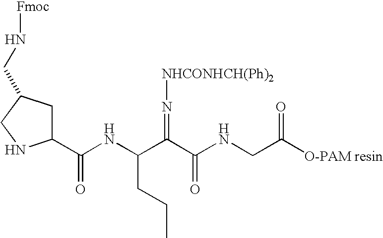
C1(C(NC(C(C(=O)NCC([O-PAM resin])=O)=N[NHCONHCH(Ph)2])CCC)=O)CC(CN[Fmoc])CN1
